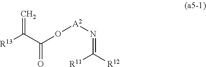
[R13]C(C(O[A2]N=C([R11])[R12])=O)=C
